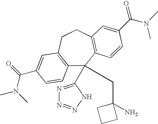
C12=C(CCC3=C(C1(C1=NN=NN1)CC1(N)CCC1)C=CC(C(N(C)C)=O)=C3)C=C(C(=O)N(C)C)C=C2
